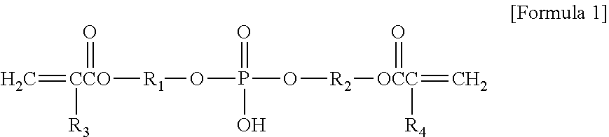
C=[CCO]([R1]OP(O[R2][OCC](=C)(=O)[R4])(=O)O)([R3])=O
